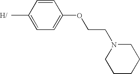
C1=CC(C)=CC=C1OCCN1CCCCC1
